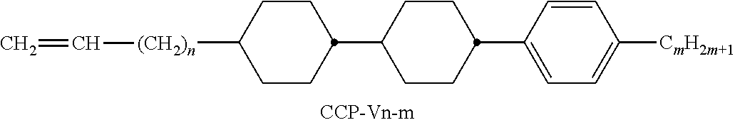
C1(C2CCC(C3CCC([(CH2)n]C=C)CC3)CC2)=CC=C([CmH2m+1])C=C1
